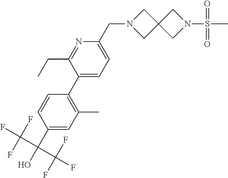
C1(C(O)(C(F)(F)F)C(F)(F)F)=CC(C)=C(C2=CC=C(CN3CC4(C3)CN(S(C)(=O)=O)C4)N=C2CC)C=C1
